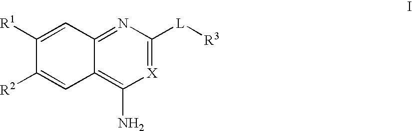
C12=NC([L][R3])=[X]C(N)=C1C=C([R2])C([R1])=C2
